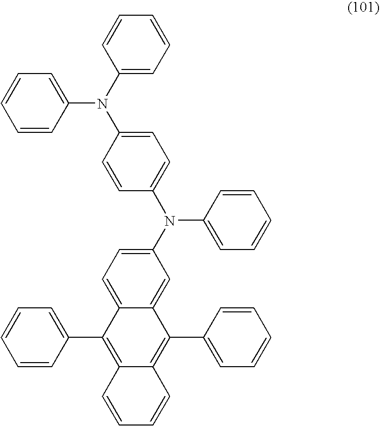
C1(N(C2=CC=CC=C2)C2=CC=C(N(C3=CC=CC=C3)C3=CC=C4C(=C3)C(C3=CC=CC=C3)=C3C(=C4C4=CC=CC=C4)C=CC=C3)C=C2)=CC=CC=C1
